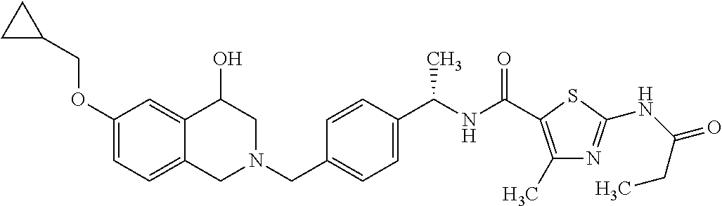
C1(OCC2CC2)=CC=C2C(=C1)C(O)CN(CC1=CC=C(C(NC(=O)C3=C(C)N=C(NC(=O)CC)S3)C)C=C1)C2
